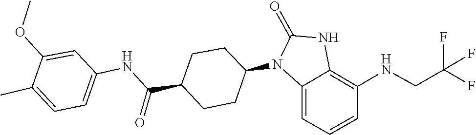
O=C1NC2=C(NCC(F)(F)F)C=CC=C2N1C1CCC(C(NC2=CC=C(C)C(OC)=C2)=O)CC1
